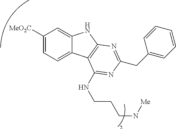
C1([MeO2C])=CC=C2C(=C1)NC1=C2C(NCCCN[Me])=NC(CC2=CC=CC=C2)=N1
